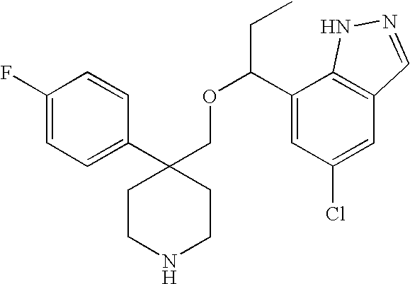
C1(F)=CC=C(C2(COC(C3=CC(Cl)=CC4=C3NN=C4)CC)CCNCC2)C=C1
